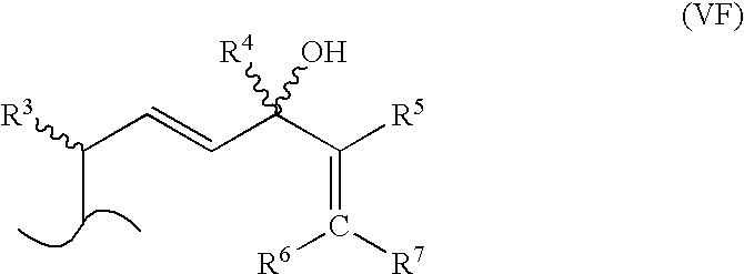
[R3]C(C=CC(C([R5])=C([R6])[R7])(O)[R4])C
